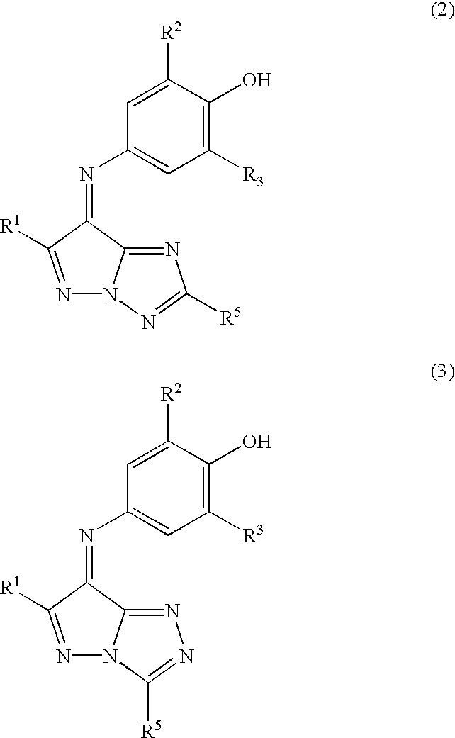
C1(N=C2C3=NC([R5])=NN3N=C2[R1])=CC([R3])=C(O)C([R2])=C1.C1(N=C2C3=NN=C([R5])N3N=C2[R1])=CC([R3])=C(O)C([R2])=C1
